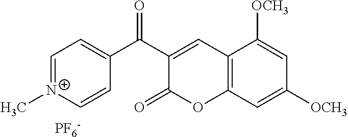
C1=[N+](C)C=CC(C(C2=CC3=C(OC2=O)C=C([OCH3])C=C3[OCH3])=O)=C1.[PF6-]
